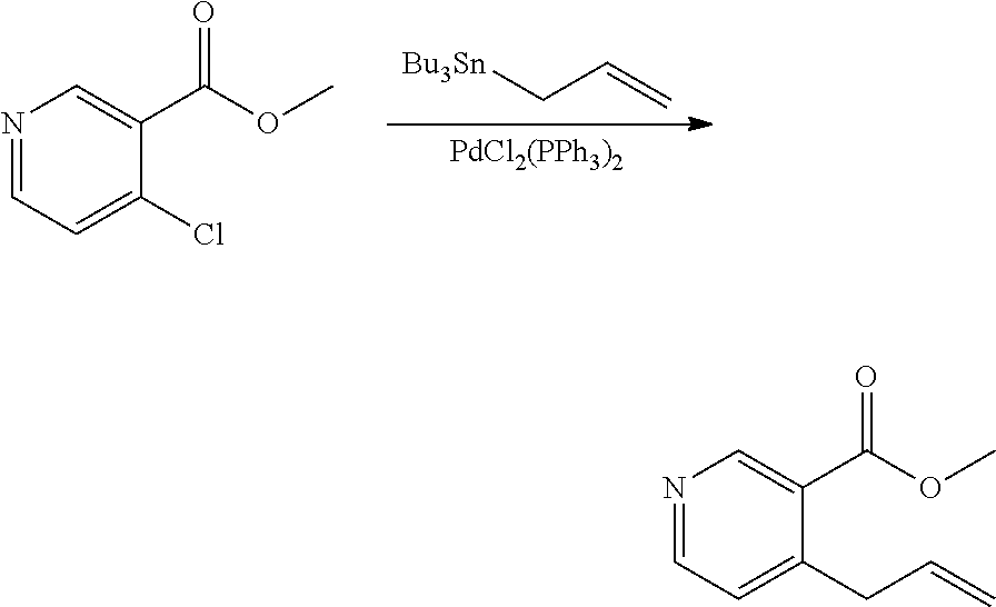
[PdCl2(PPh3)2].[Bu3Sn]CC=C.N1=CC=C(Cl)C(C(OC)=O)=C1.N1=CC=C(CC=C)C(C(OC)=O)=C1
